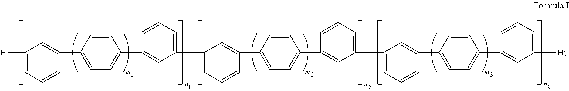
[H]C1=CC=CC(C2=CC=C(C3=CC(C4=CC=CC(C5=CC=C(C6=CC(C7=CC=CC(C8=CC=C(C9=CC([H])=CC=C9)C=C8)=C7)=CC=C6)C=C5)=C4)=CC=C3)C=C2)=C1
